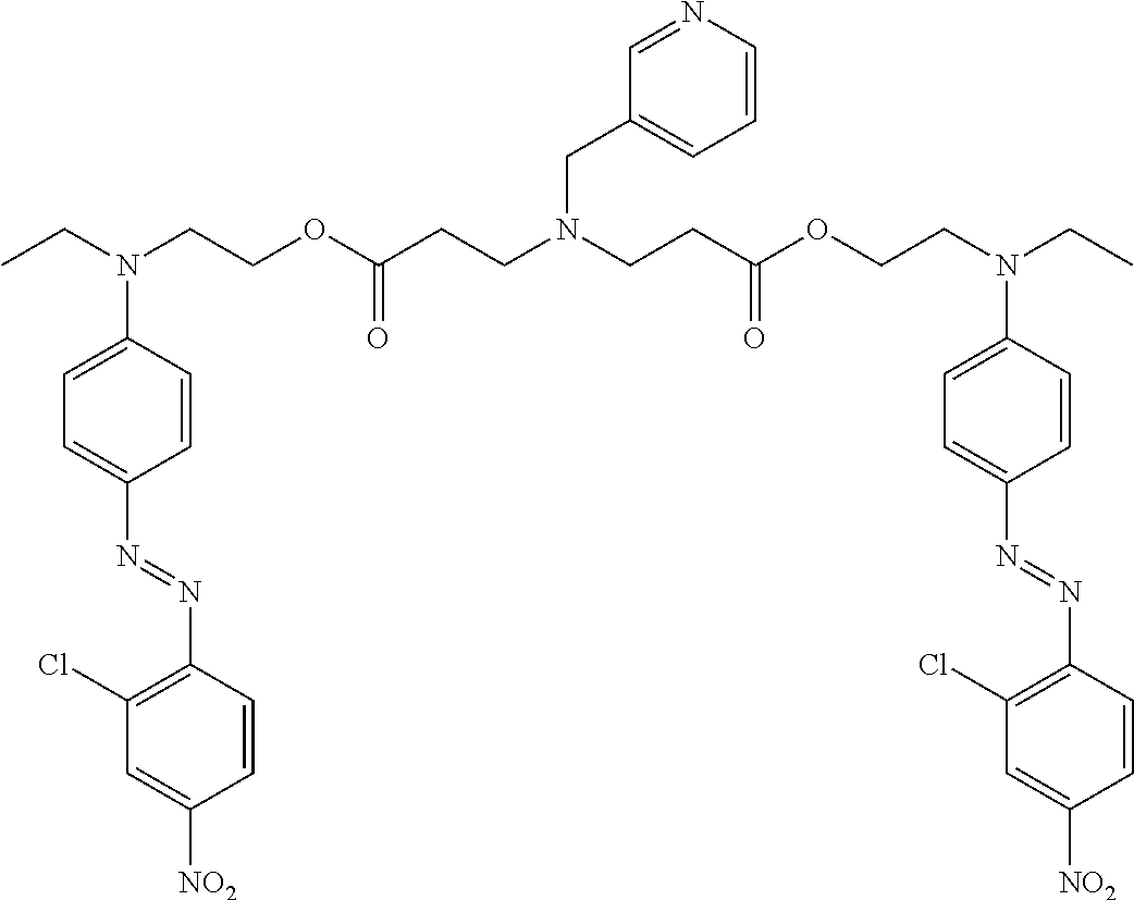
C1(Cl)=C(N=NC2=CC=C(N(CC)CCOC(CCN(CCC(OCCN(CC)C3=CC=C(N=NC4=C(Cl)C=C([NO2])C=C4)C=C3)=O)CC3=CC=CN=C3)=O)C=C2)C=CC([NO2])=C1
